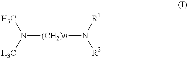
N([(CH2)n]N([R1])[R2])(C)C
